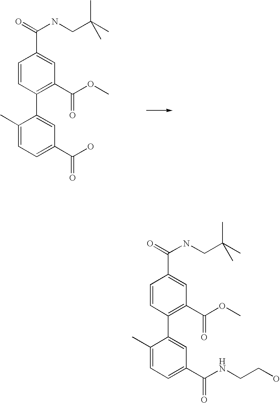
O=C(NCC(C)(C)C)C1=CC(C(OC)=O)=C(C2=CC(C(O)=O)=CC=C2C)C=C1.O=C(NCC(C)(C)C)C1=CC(C(OC)=O)=C(C2=CC(C(NCCO)=O)=CC=C2C)C=C1
